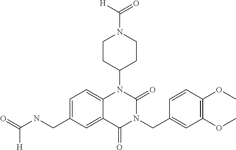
C1=C(CNC([H])=O)C=C2C(=C1)N(C1CCN(C(=O)[H])CC1)C(=O)N(CC1=CC(OC)=C(OC)C=C1)C2=O
